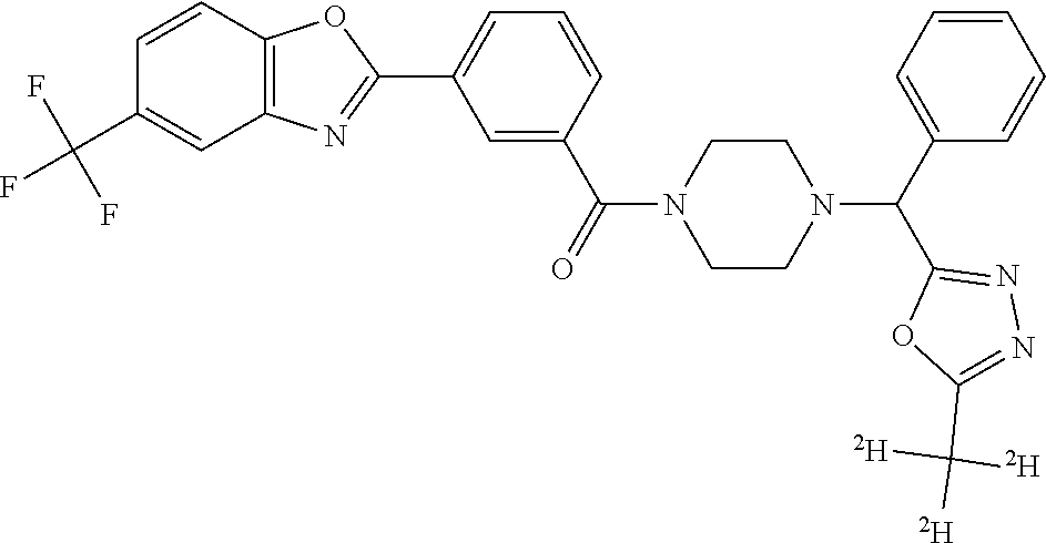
C1=CC2=C(C=C1C(F)(F)F)N=C(C1=CC=CC(C(=O)N3CCN(C(C4=CC=CC=C4)C4=NN=C(C([D])([D])[D])O4)CC3)=C1)O2
